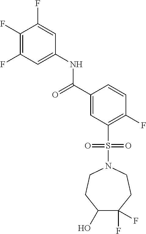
C1(F)=C(F)C=C(NC(C2=CC(S(N3CCC(O)C(F)(F)CC3)(=O)=O)=C(F)C=C2)=O)C=C1F
